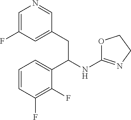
C1=C(F)C=C(CC(NC2=NCCO2)C2=CC=CC(F)=C2F)C=N1
